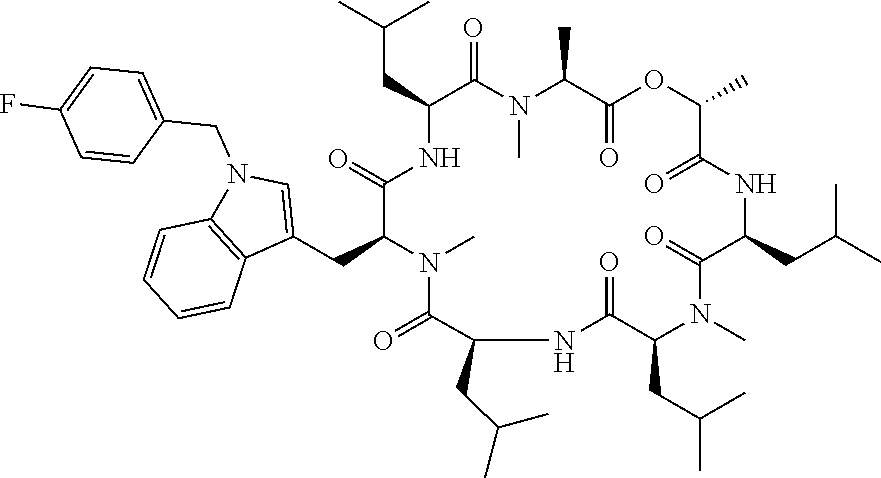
C(CC1NC(=O)C(CC2=CN(CC3=CC=C(F)C=C3)C3=C2C=CC=C3)N(C)C(=O)C(CC(C)C)NC(=O)C(CC(C)C)N(C)C(=O)C(CC(C)C)NC(=O)C(C)OC(=O)C(C)N(C)C1=O)(C)C
